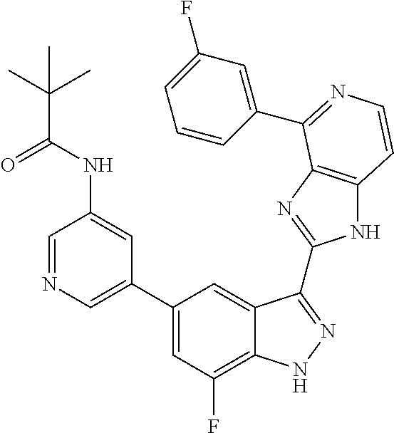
C1(C2=CN=CC(NC(=O)C(C)(C)C)=C2)=CC(F)=C2C(=C1)C(C1=NC3=C(N1)C=CN=C3C1=CC(F)=CC=C1)=NN2
